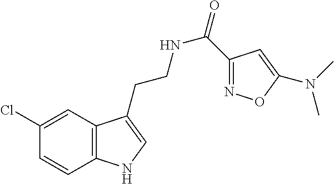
C12=C(C=C(Cl)C=C1)C(CCNC(=O)C1=NOC(N(C)C)=C1)=CN2
